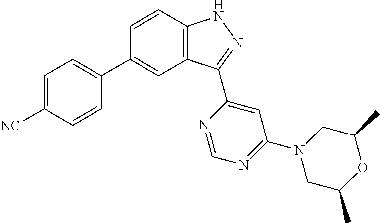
C1=CC2=C(C=C1C1=CC=C([NC])C=C1)C(C1=CC(N3CC(C)OC(C)C3)=NC=N1)=NN2
